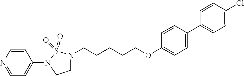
C1=C(C2=CC=C(Cl)C=C2)C=CC(OCCCCCN2CCN(C3=CC=NC=C3)S2(=O)=O)=C1
